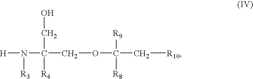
[H]N(C(COC(C[R10])([R8])[R9])([R4])CO)[R3]
